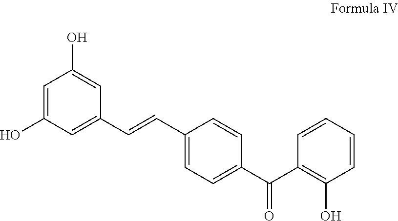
OC1=CC(O)=CC(C=CC2=CC=C(C(C3=C(O)C=CC=C3)=O)C=C2)=C1
